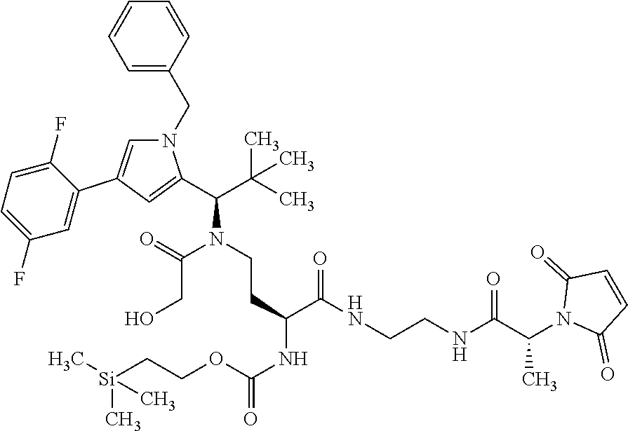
C1=CC(CN2C=C(C3=CC(F)=CC=C3F)C=C2C(C(C)(C)C)N(CCC(NC(OCC[Si](C)(C)C)=O)C(NCCNC(C(N2C(=O)C=CC2=O)C)=O)=O)C(CO)=O)=CC=C1
